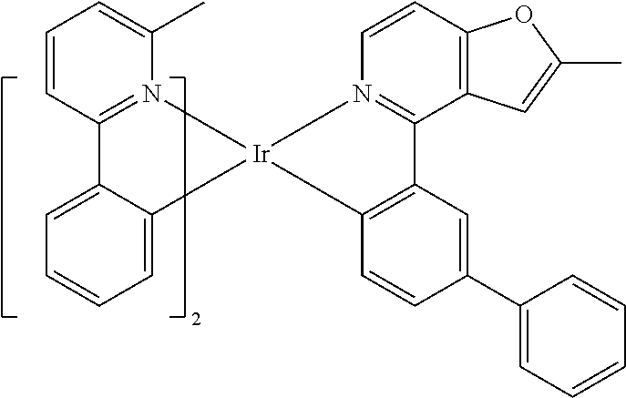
C1=C2C(=CC=C1)C[Ir]1(CN3=C2C=CC=C3C)CN2=C(C3=C(C=C2)OC(C)=C3)C2=C(C=CC(C3=CC=CC=C3)=C2)C1
